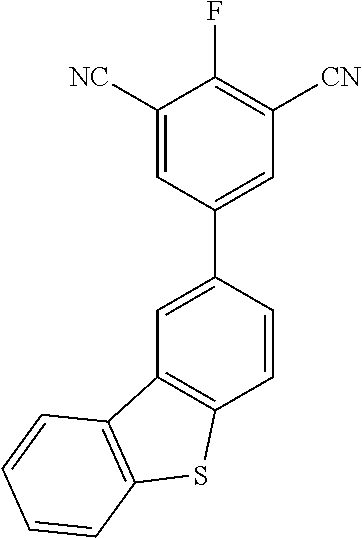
C1([NC])=CC(C2=CC3=C(C=C2)SC2=C3C=CC=C2)=CC([CN])=C1F
